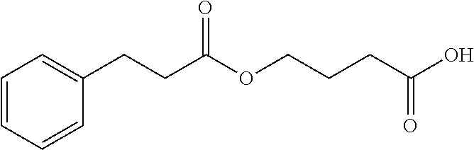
C(C(OCCCC(O)=O)=O)CC1=CC=CC=C1
